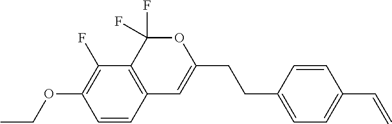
C1=CC2=C(C(F)=C1OCC)C(F)(F)OC(CCC1=CC=C(C=C)C=C1)=C2
